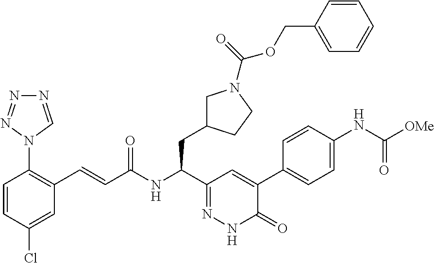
C1=C(Cl)C=CC(N2C=NN=N2)=C1C=CC(=O)NC(C1=NNC(=O)C(C2=CC=C(NC(=O)[OMe])C=C2)=C1)CC1CN(C(=O)OCC2=CC=CC=C2)CC1
